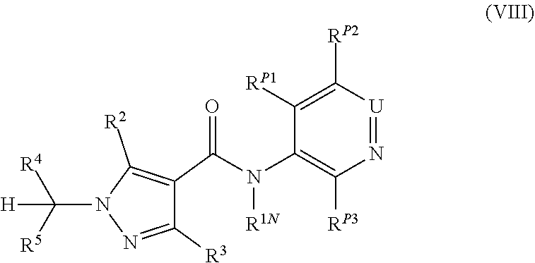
C(N1N=C([R3])C(C(=O)N(C2=C([RP3])N=[U]C([RP2])=C2[RP1])[R1N])=C1[R2])([R5])([R4])[H]
